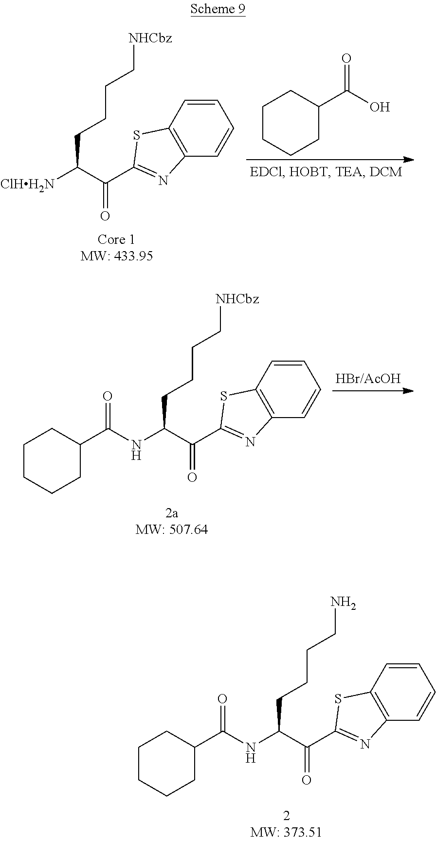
NCCCCC(NC(C1CCCCC1)=O)C(C1=NC2=C(S1)C=CC=C2)=O.[NHCbz]CCCCC(NC(C1CCCCC1)=O)C(C1=NC2=C(S1)C=CC=C2)=O.[NHCbz]CCCCC([ClHH2N])C(C1=NC2=C(S1)C=CC=C2)=O.C1CCCC(C(O)=O)C1
